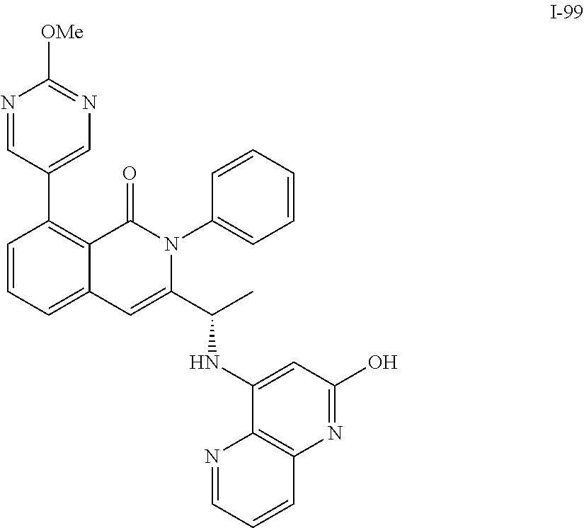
C1=CC=C2C(=C1C1=CN=C([OMe])N=C1)C(=O)N(C1=CC=CC=C1)C(C(NC1=CC(O)=NC3=C1N=CC=C3)C)=C2
